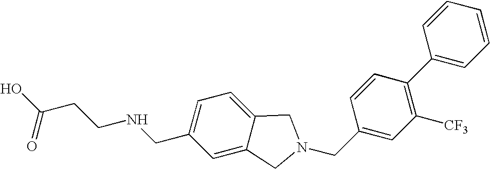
OC(CCNCC1=CC=C2C(=C1)CN(CC1=CC([CF3])=C(C3=CC=CC=C3)C=C1)C2)=O
